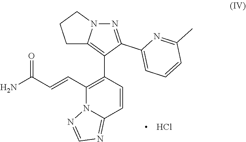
C1(C=CC(N)=O)=C(C2=C3N(N=C2C2=CC=CC(C)=N2)CCC3)C=CC2=NC=NN12.Cl
